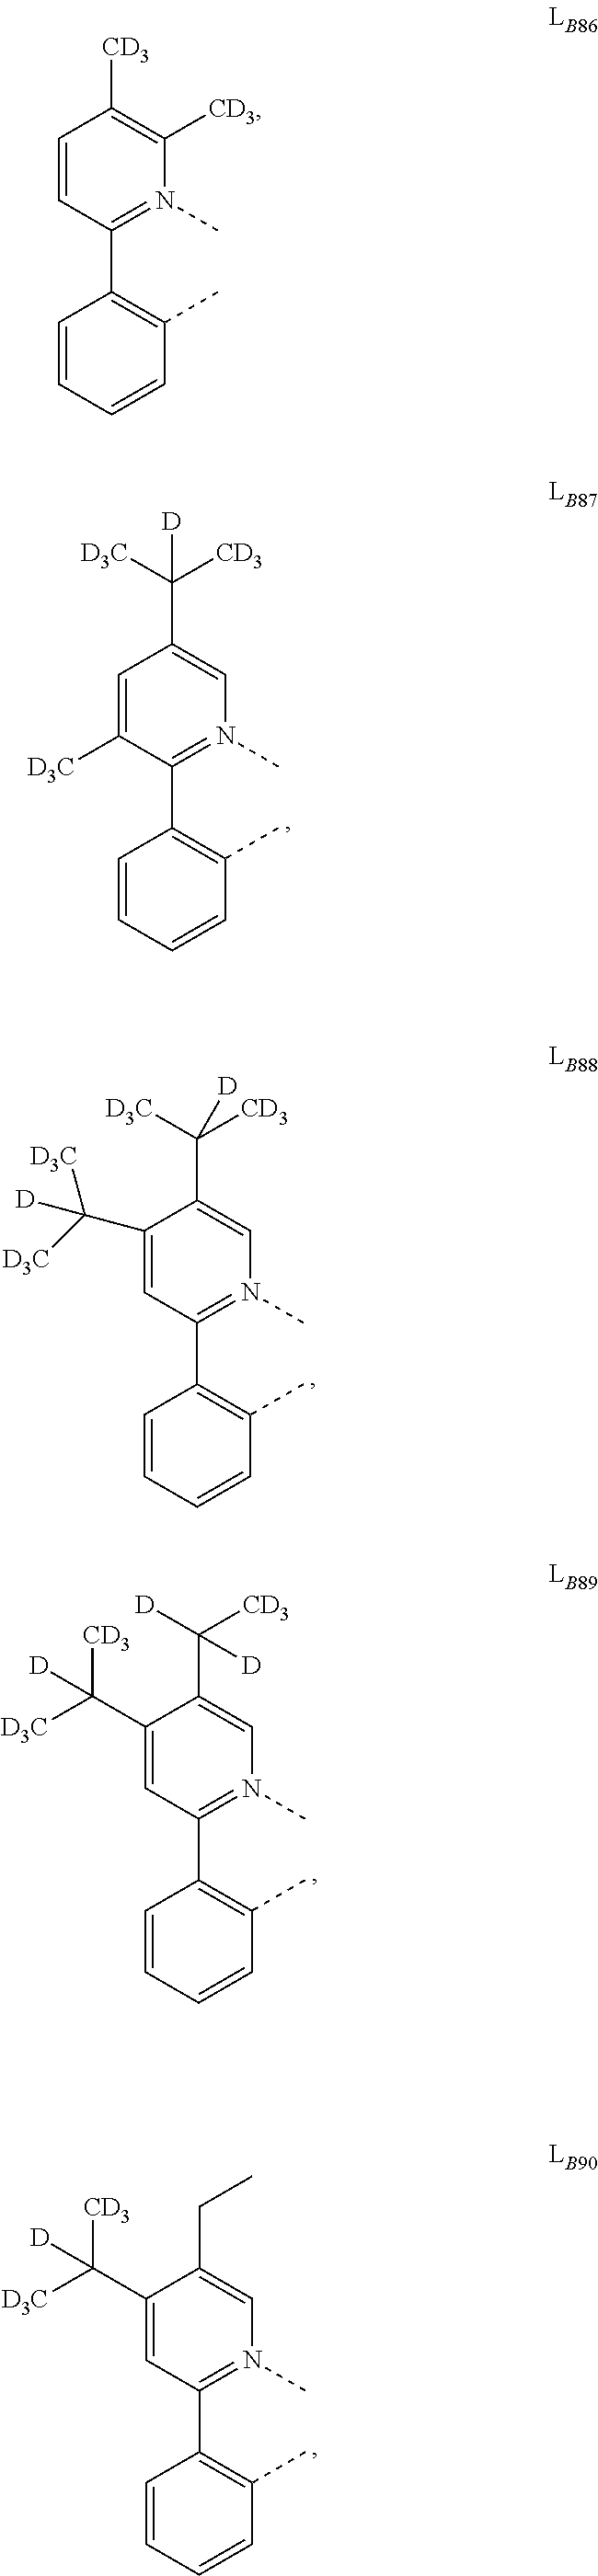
C1=CC(C2=C(C)C=CC=C2)=N(C)C([CD3])=C1[CD3].C1=C([D3C])C(C2=C(C)C=CC=C2)=N(C)C=C1C([D3C])([CD3])[D].C1(C([D3C])([D3C])[D])=CC(C2=C(C)C=CC=C2)=N(C)C=C1C([D3C])([CD3])[D].C1(C([D3C])([CD3])[D])=CC(C2=C(C)C=CC=C2)=N(C)C=C1C([D])([CD3])[D].C1(C([D3C])([CD3])[D])=CC(C2=C(C)C=CC=C2)=N(C)C=C1CC
